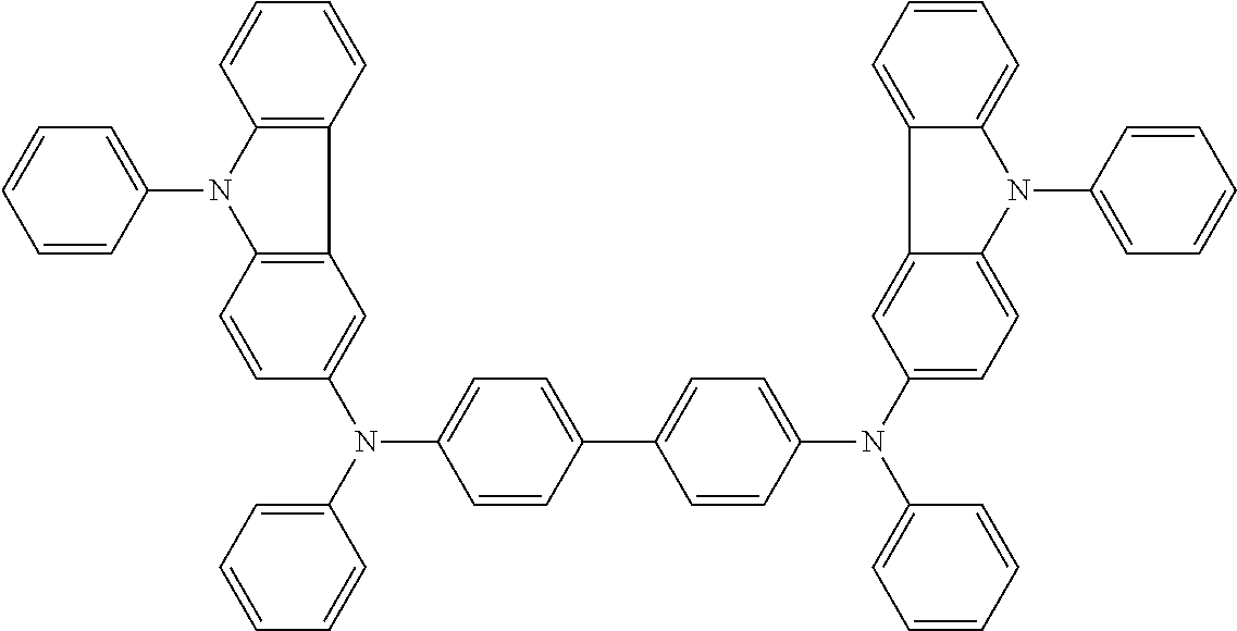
C1=CC(N2C3=C(C4=C2C=CC(N(C2=CC=CC=C2)C2=CC=C(C5=CC=C(N(C6=CC=C7N(C8=CC=CC=C8)C8=CC=CC=C8C7=C6)C6=CC=CC=C6)C=C5)C=C2)=C4)C=CC=C3)=CC=C1
